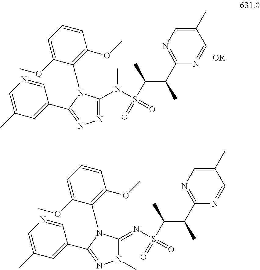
C1(C)=CN=CC(C2=NN=C(N(C)S(C(C)C(C)C3=NC=C(C)C=N3)(=O)=O)N2C2=C(OC)C=CC=C2OC)=C1.C1(C)=CN=CC(C2=NN(C)C(=NS(C(C)C(C)C3=NC=C(C)C=N3)(=O)=O)N2C2=C(OC)C=CC=C2OC)=C1
